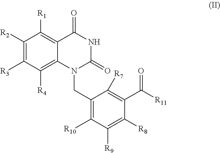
C1([R2])=C([R3])C([R4])=C2C(=C1[R1])C(=O)NC(=O)N2CC1=C([R10])C([R9])=C([R8])C(C([R11])=O)=C1[R7]
